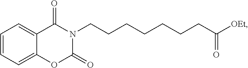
C1=CC=C2C(=C1)C(=O)N(CCCCCCCC([OEt])=O)C(=O)O2
